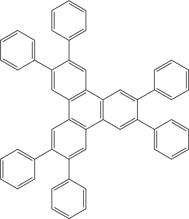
C1=CC=CC=C1C1=CC2=C(C=C1C1=CC=CC=C1)C1=C(C3=C2C=C(C2=CC=CC=C2)C(C2=CC=CC=C2)=C3)C=C(C2=CC=CC=C2)C(C2=CC=CC=C2)=C1
